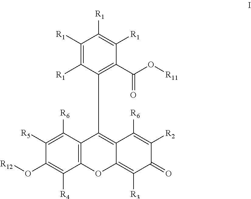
C1([R1])=C([R1])C(C2=C3C(=C([R3])C(=O)C([R2])=C3[R6])OC3=C2C([R6])=C([R5])C(O[R12])=C3[R4])=C(C(O[R11])=O)C([R1])=C1[R1]
